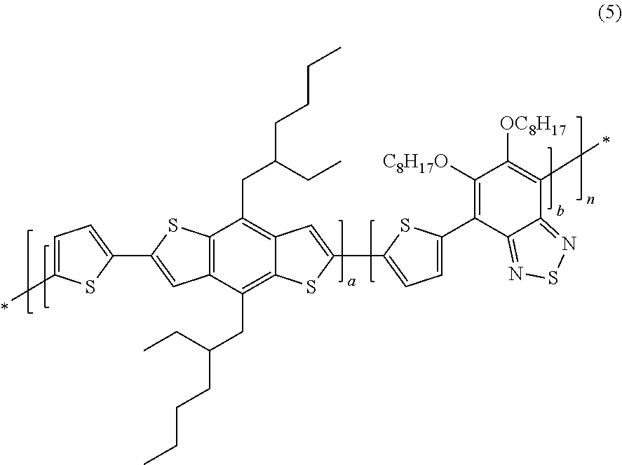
C12=C(C(CC(CC)CCCC)=C3C(=C1CC(CC)CCCC)C=C(C1=CC=C(C4=C([C8H17O])C([OC8H17])=C(C)C5=NSN=C45)S1)S3)C=C(C1=CC=C(C)S1)S2
